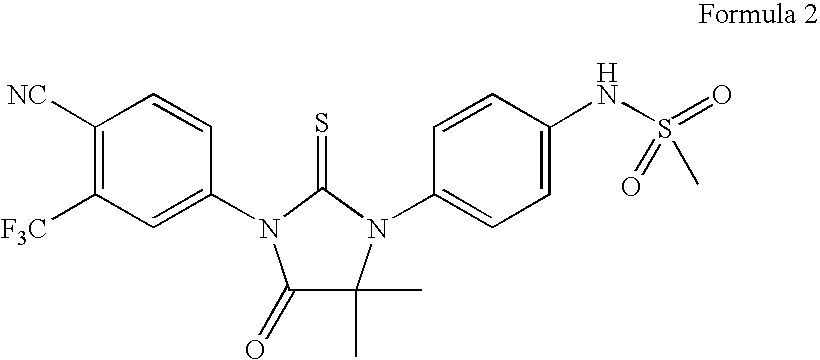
C1([NC])=C([F3C])C=C(N2C(=O)C(C)(C)N(C3=CC=C(NS(=O)(=O)C)C=C3)C2=S)C=C1
